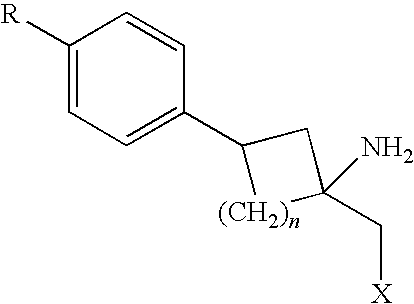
C1([R])=CC=C(C2[(CH2)n]C(C[X])(N)C2)C=C1
